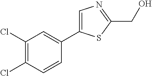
C1(Cl)=C(Cl)C=CC(C2=CN=C(CO)S2)=C1
